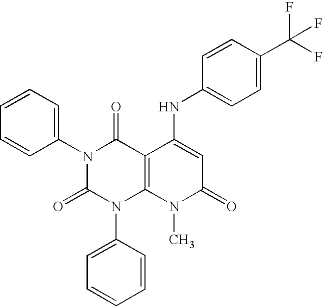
N1(C2=CC=CC=C2)C(=O)N(C2=CC=CC=C2)C2=C(C1=O)C(NC1=CC=C(C(F)(F)F)C=C1)=CC(=O)N2C
